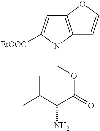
C12=C(N(COC(=O)C(C(C)C)N)C([EtOOC])=C1)C=CO2
